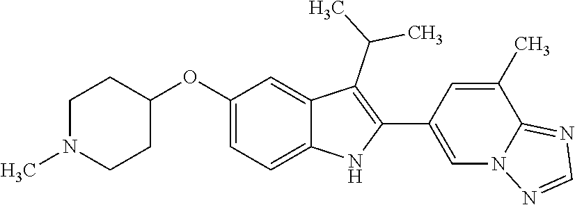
C1(OC2=CC=C3C(=C2)C(C(C)C)=C(C2=CN4C(=NC=N4)C(C)=C2)N3)CCN(C)CC1
